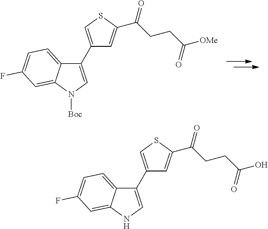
C1(C2=CSC(C(CCC(=O)[OMe])=O)=C2)=CN([Boc])C2=CC(F)=CC=C12.C1(C2=CSC(C(CCC(=O)O)=O)=C2)=CNC2=CC(F)=CC=C12
